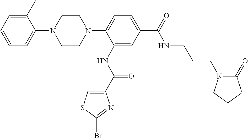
C1CN(C2=CC=C(C(=O)NCCCN3C(=O)CCC3)C=C2NC(C2=CSC(Br)=N2)=O)CCN1C1=CC=CC=C1C
